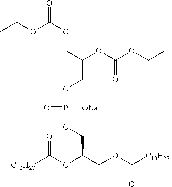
C(COP(=O)([ONa])OCC(COC([C13H27])=O)OC([C13H27])=O)(OC(OCC)=O)COC(OCC)=O
